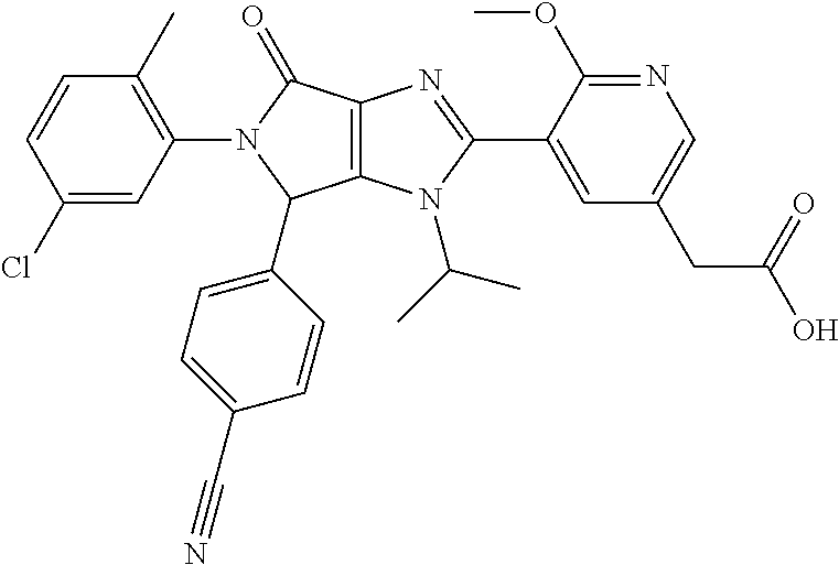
C12=C(N(C(C)C)C(C3=CC(CC(O)=O)=CN=C3OC)=N1)C(C1=CC=C(C#N)C=C1)N(C1=C(C)C=CC(Cl)=C1)C2=O
